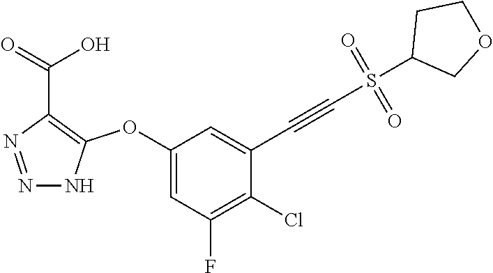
C1(OC2=C(C(=O)O)N=NN2)=CC(F)=C(Cl)C(C#CS(C2COCC2)(=O)=O)=C1
